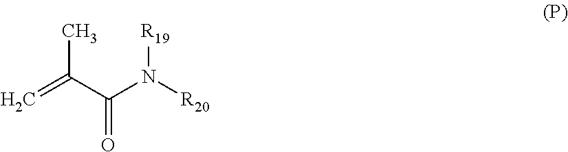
C=C(C(N([R20])[R19])=O)C
